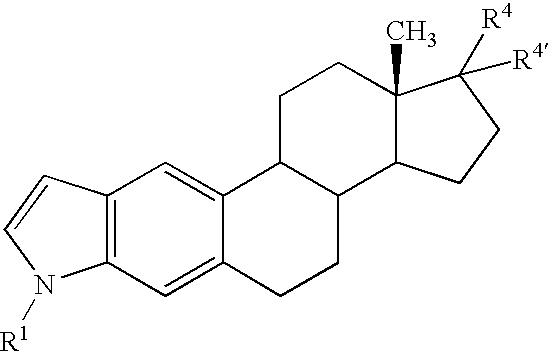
C12=C(C=C3C(=C1)C1C(CC3)C3C(C)(CC1)C([R4])([R4])CC3)N([R1])C=C2
